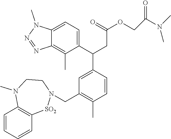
C1=CC=CC2=C1N(C)CCN(CC1=C(C)C=CC(C(C3=CC=C4C(=C3C)N=NN4C)CC(OCC(N(C)C)=O)=O)=C1)[SO2]2
